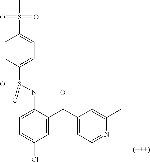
C1=CC(S(NC2=CC=C(Cl)C=C2C(C2=CC=NC(C)=C2)=O)(=O)=O)=CC=C1S(C)(=O)=O
